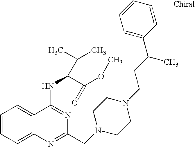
C1=CC=C2C(=C1)C(NC(C(OC)=O)C(C)C)=NC(CN1CCN(CCC(C3=CC=CC=C3)C)CC1)=N2
